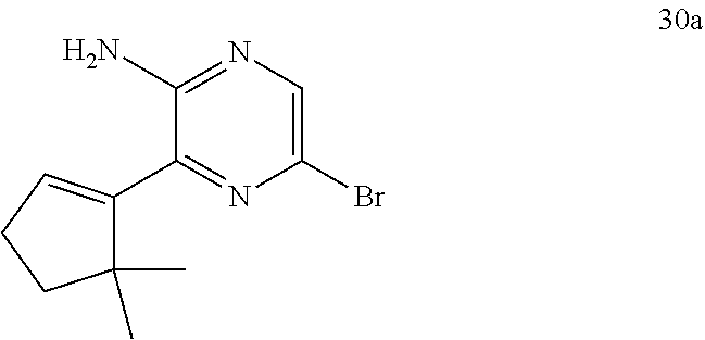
N1=C(C2=CCCC2(C)C)C(N)=NC=C1Br
